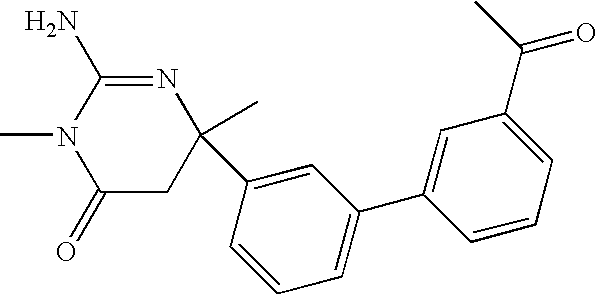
C1(=O)CC(C)(C2=CC(C3=CC(C(C)=O)=CC=C3)=CC=C2)N=C(N)N1C
